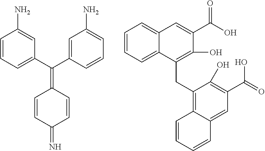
C1=CC=C(C(=C2C=CC(=N)C=C2)C2=CC(N)=CC=C2)C=C1N.C1=CC=C2C(=C1)C=C(C(=O)O)C(O)=C2CC1=C2C(=CC(C(=O)O)=C1O)C=CC=C2
